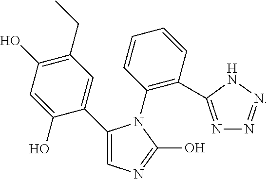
C1(C2=CN=C(O)N2C2=C(C3=NN=NN3)C=CC=C2)=CC(CC)=C(O)C=C1O
